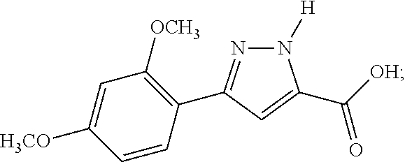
C1=CC(C2=NN([H])C(C([OH])=O)=C2)=C([OCH3])C=C1[H3CO]
